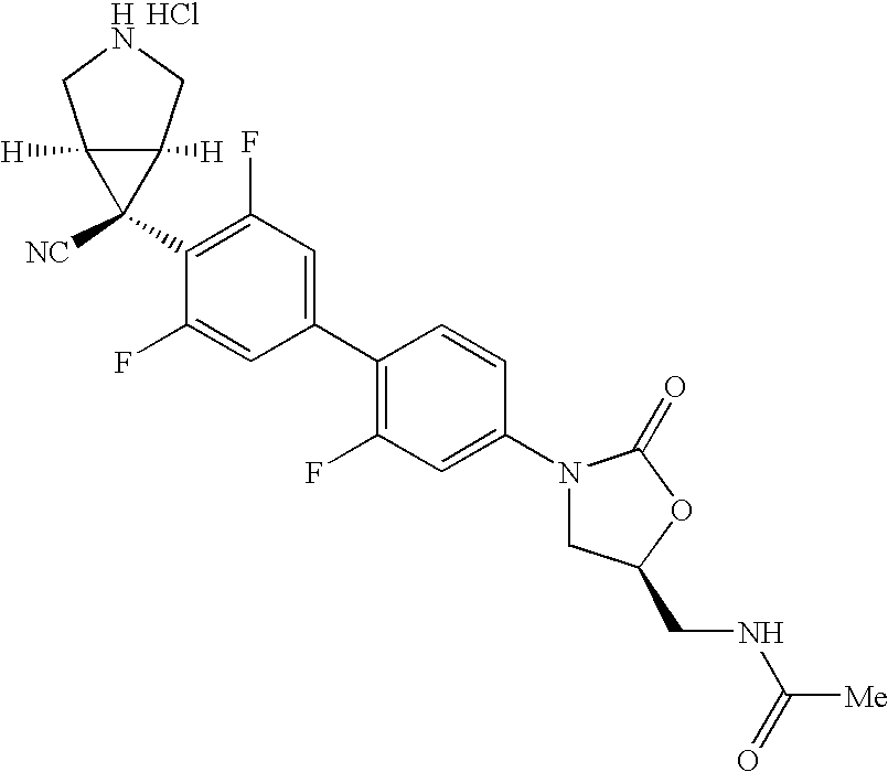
C1(N2CC(CNC([Me])=O)OC2=O)=CC(F)=C(C2=CC(F)=C(C3([NC])C4([H])C3([H])CNC4)C(F)=C2)C=C1.Cl
